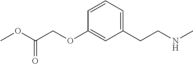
C1=CC=C(CCNC)C=C1OCC(OC)=O
